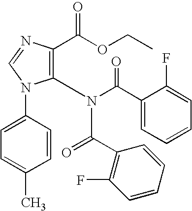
C1(N(C(C2=CC=CC=C2F)=O)C(C2=C(F)C=CC=C2)=O)=C(C(OCC)=O)N=CN1C1=CC=C(C)C=C1
